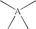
C[A](C)(C)C
